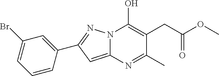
N12C(=CC(C3=CC(Br)=CC=C3)=N1)N=C(C)C(CC(OC)=O)=C2O
